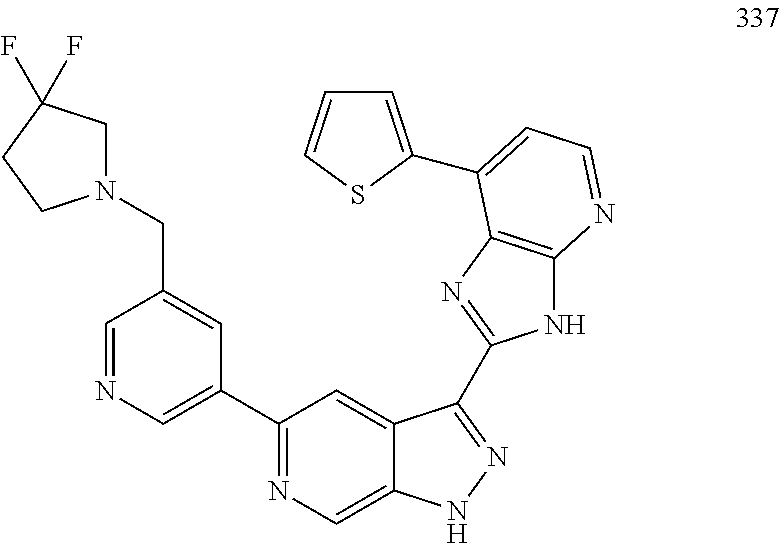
C1=NC=C(C2=NC=C3C(=C2)C(C2=NC4=C(N2)N=CC=C4C2=CC=CS2)=NN3)C=C1CN1CC(F)(F)CC1
